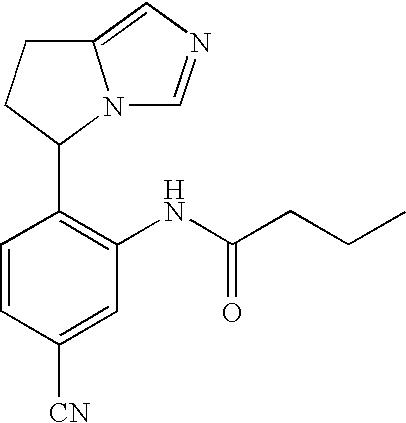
C1=C([CN])C=CC(C2N3C(=CN=C3)CC2)=C1NC(CCC)=O
